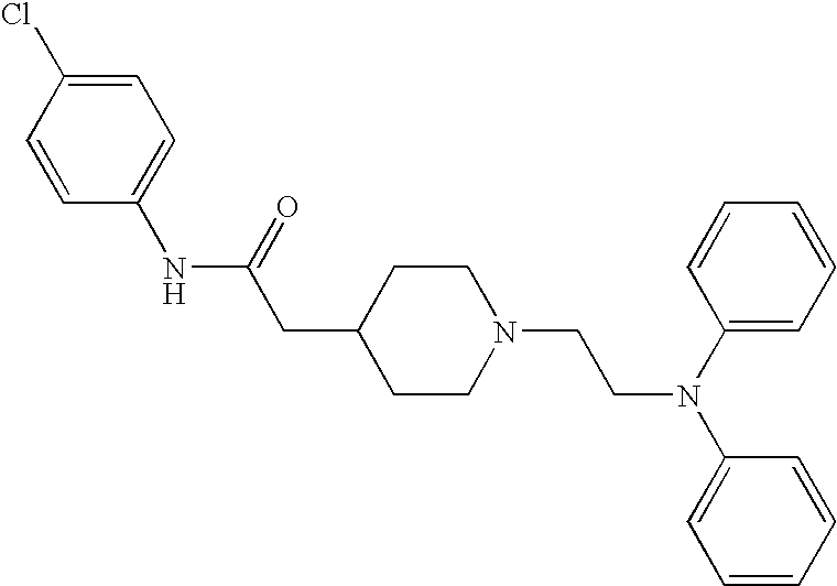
C1=CC(NC(CC2CCN(CCN(C3=CC=CC=C3)C3=CC=CC=C3)CC2)=O)=CC=C1Cl
